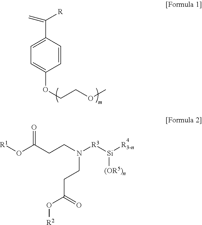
C1=CC(C(=C)[R])=CC=C1OCCOC.[R1]OC(CCN([R3][Si]([R3-n])[(OR5)n])CCC(O[R2])=O)=O
